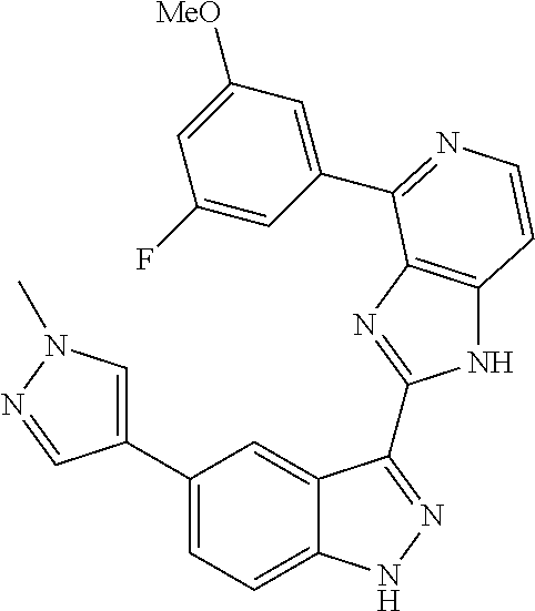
C1(C2=CC=C3C(=C2)C(C2=NC4=C(N2)C=CN=C4C2=CC([MeO])=CC(F)=C2)=NN3)=CN(C)N=C1
